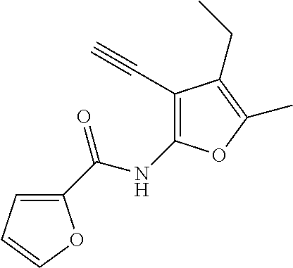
C1(C(NC2=C(C#C)C(CC)=C(C)O2)=O)=CC=CO1
